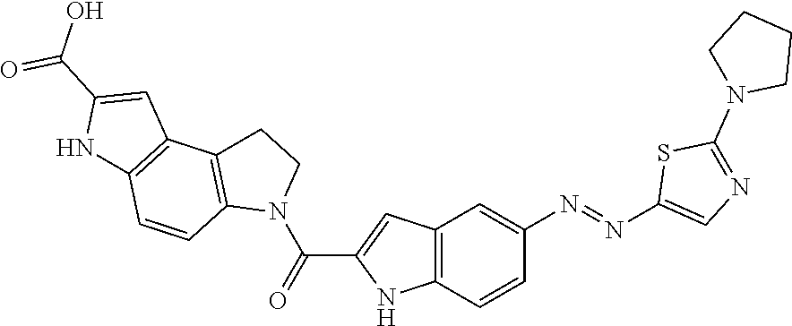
C12=C(C=CC(N=NC3=CN=C(N4CCCC4)S3)=C1)NC(C(=O)N1CCC3=C1C=CC1=C3C=C(C(O)=O)N1)=C2
